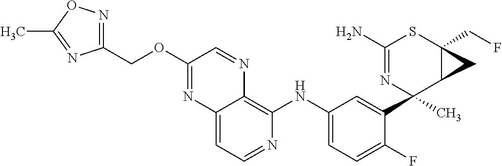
C12=CC=NC(NC3=CC=C(F)C(C4(C)N=C(N)SC5(CF)C4C5)=C3)=C1N=CC(OCC1=NOC(C)=N1)=N2
